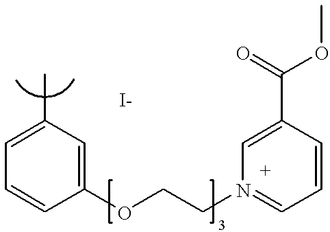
C1=C(C)C=C(OCCN2=CC=CC(C(OC)=O)=C2)C=C1
